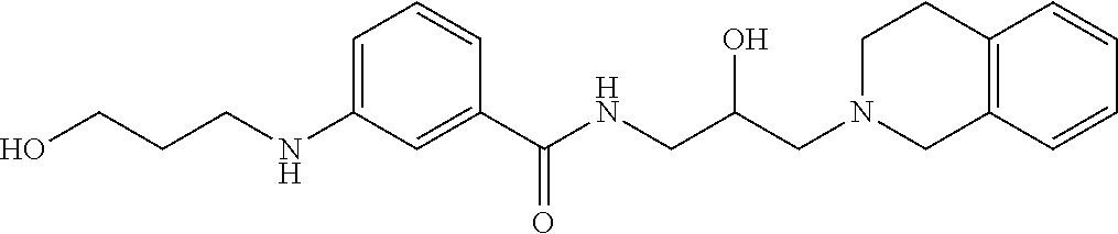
C1(NCCCO)=CC=CC(C(NCC(CN2CCC3=C(C2)C=CC=C3)O)=O)=C1
